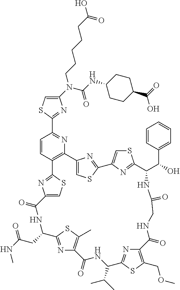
C1(N(C(=O)NC2CCC(C(=O)O)CC2)CCCCCC(O)=O)=CSC(C2=NC3=C(C=C2)C2=NC(=CS2)C(=O)NC(CC(NC)=O)C2=NC(=C(C)S2)C(=O)NC(C(C)C)C2=NC(=C(COC)S2)C(=O)NCC(=O)NC(C(C2=CC=CC=C2)O)C2=NC(=CS2)C2=NC3=CS2)=N1
